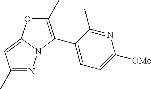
N1=C(C)C=C2N1C(C1=CC=C([OMe])N=C1C)=C(C)O2
